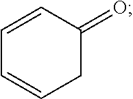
C1C(=O)C=CC=C1
